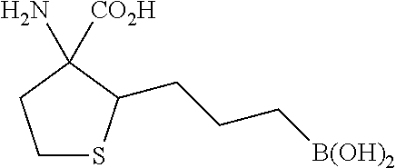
C1SC(CCC[B(OH)2])C(N)([CO2H])C1
